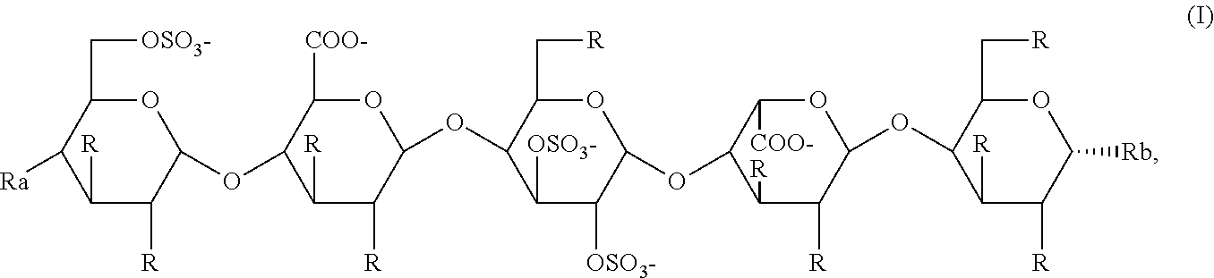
C1(C[OSO3-])OC(OC2C([COO-])OC(OC3C([OSO3-])C([OSO3-])C(OC4C([COO-])OC(OC5C(C[R])OC([Rb])C([R])C5[R])C([R])C4[R])OC3C[R])C([R])C2[R])C([R])C([R])C1[Ra]
